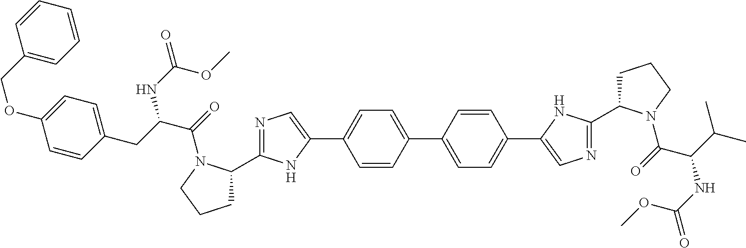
C1=CC(C2=CC=C(C3=CN=C(C4CCCN4C(=O)C(C(C)C)NC(=O)OC)N3)C=C2)=CC=C1C1=CN=C(C2CCCN2C(=O)C(CC2=CC=C(OCC3=CC=CC=C3)C=C2)NC(OC)=O)N1
